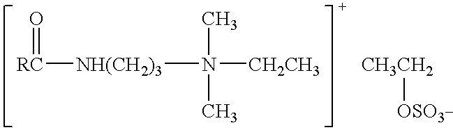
[RC]([NH(CH2)3]N([CH2CH3])(C)C)=O.[CH3CH2][OSO3_]
